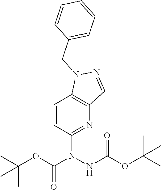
C1=CC(N(C(OC(C)(C)C)=O)NC(=O)OC(C)(C)C)=NC2=C1N(CC1=CC=CC=C1)N=C2
